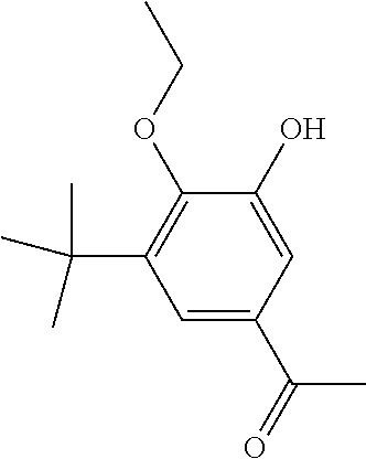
C1(O)=CC(C(C)=O)=CC(C(C)(C)C)=C1OCC
